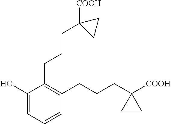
C1(O)=CC=CC(CCCC2([COOH])CC2)=C1CCCC1([COOH])CC1
